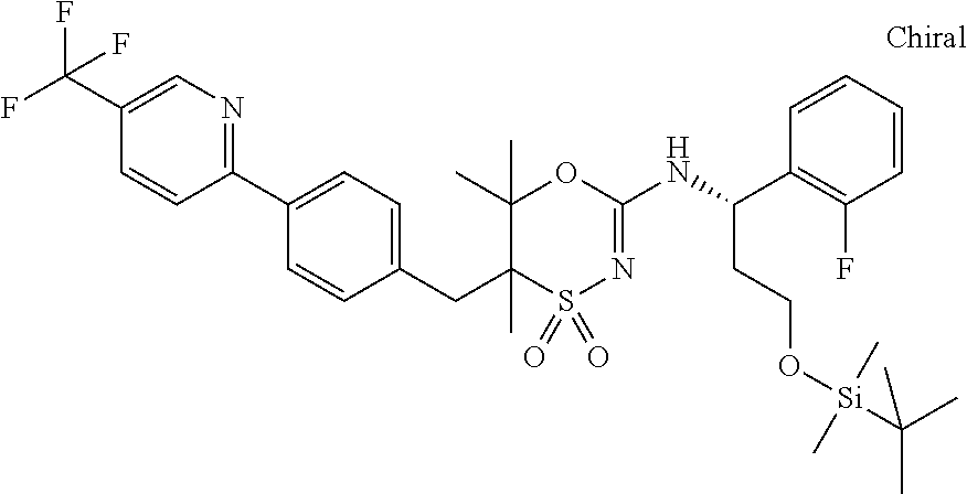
C1(C2=NC=C(C(F)(F)F)C=C2)=CC=C(CC2(C)S(=O)(=O)N=C(NC(CCO[Si](C)(C)C(C)(C)C)C3=C(F)C=CC=C3)OC2(C)C)C=C1
